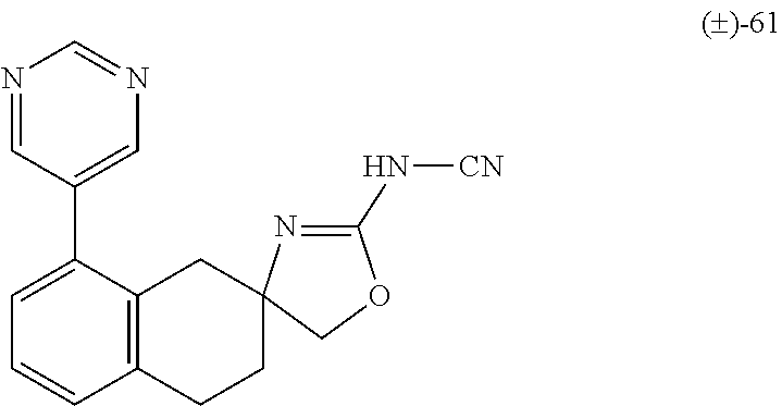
C1=C(C2=CN=CN=C2)C2=C(C=C1)CCC1(C2)N=C(N[CN])OC1
